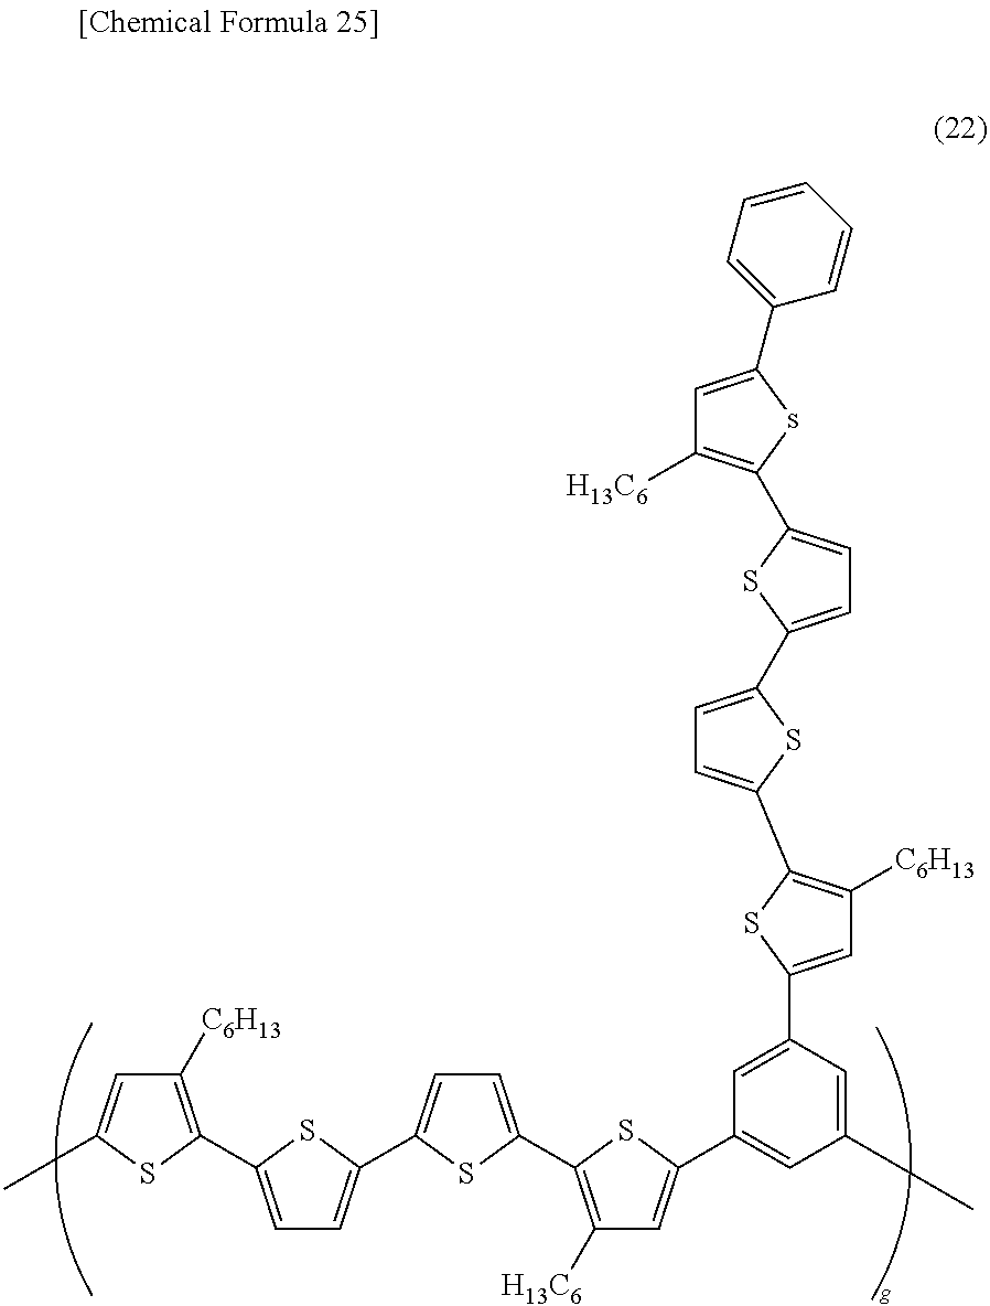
C1([C6H13])=C(C2=CC=C(C3=CC=C(C4=C([H13C6])C=C(C5=CC(C)=CC(C6=CC([C6H13])=C(C7=CC=C(C8=CC=C(C9=C([H13C6])C=C(C%10=CC=CC=C%10)s9)S8)S7)S6)=C5)S4)S3)S2)SC(C)=C1
